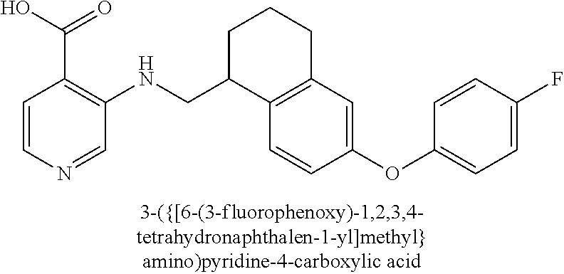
C1=CN=CC(NCC2C3=C(CCC2)C=C(OC2=CC=C(F)C=C2)C=C3)=C1C(O)=O
